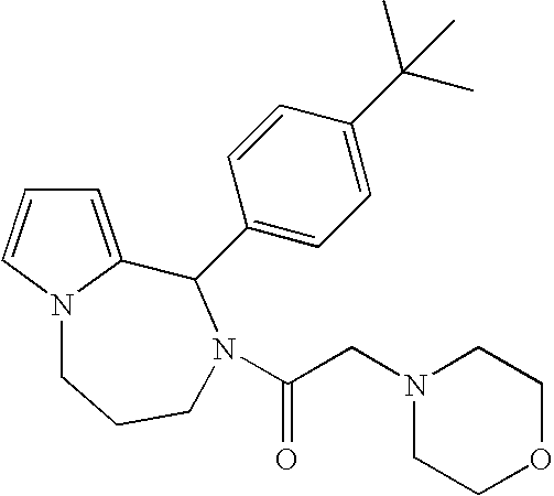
C1=C2N(C=C1)CCCN(C(CN1CCOCC1)=O)C2C1=CC=C(C(C)(C)C)C=C1
